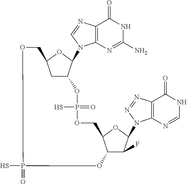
C12=C(N=CN1C1C3CC(O1)COP(=O)(S)OC1C(F)C(N4C5=C(C(=O)NC=N5)N=N4)OC1COP(=O)(S)O3)C(=O)NC(N)=N2
